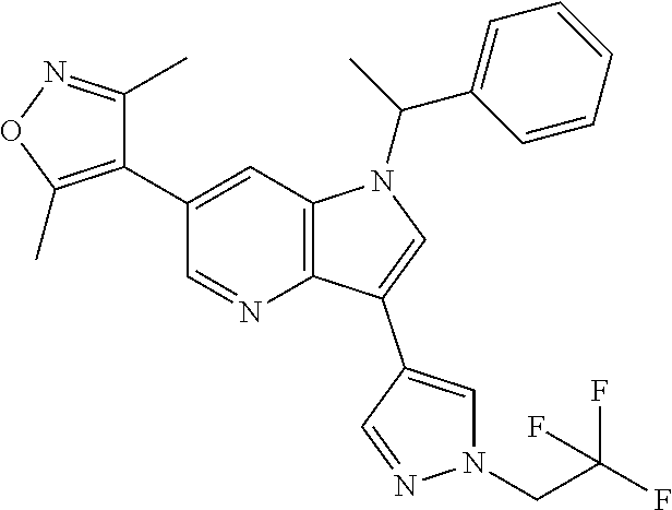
C12=C(C=C(C3=C(C)ON=C3C)C=N1)N(C(C1=CC=CC=C1)C)C=C2C1=CN(CC(F)(F)F)N=C1
